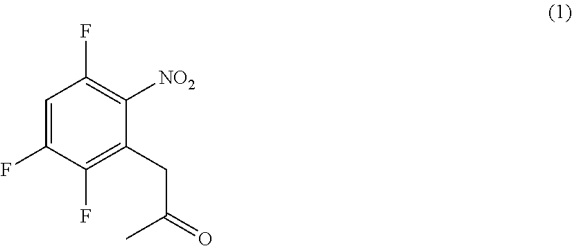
C1=C(F)C(F)=C(CC(C)=O)C([NO2])=C1F
